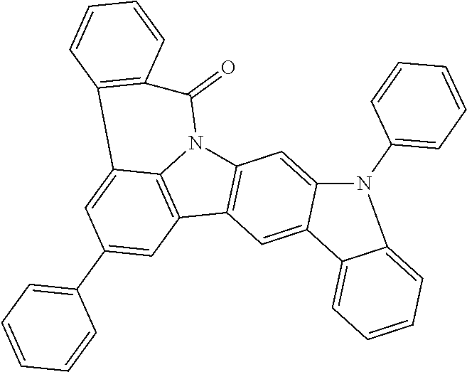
C12=C(C3=C4N1C(=O)C1=C(C4=CC(C4=CC=CC=C4)=C3)C=CC=C1)C=C1C(=C2)N(C2=CC=CC=C2)C2=CC=CC=C12
